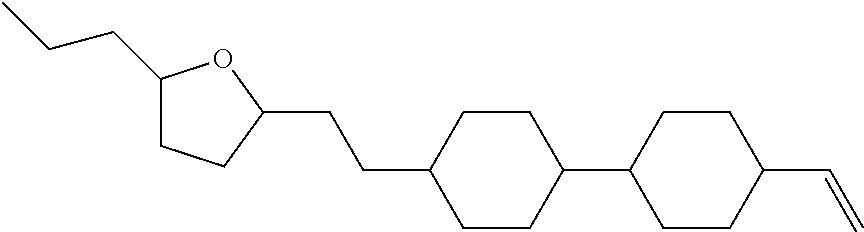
C1(CCC)CCC(CCC2CCC(C3CCC(C=C)CC3)CC2)O1
